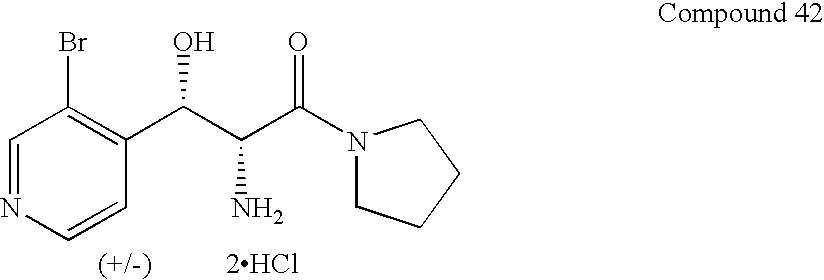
[2HCl].C1=NC=CC(C(C(N)C(N2CCCC2)=O)O)=C1Br
